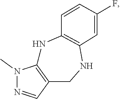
N1(C)N=CC2=C1NC1=C(NC2)C=C(F)C=C1
